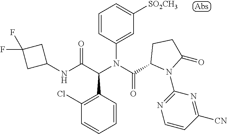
N(C(C(N(C(=O)C1N(C2=NC=CC([CN])=N2)C(=O)CC1)C1=CC([SO2CH3])=CC=C1)C1=C(Cl)C=CC=C1)=O)C1CC(F)(F)C1
